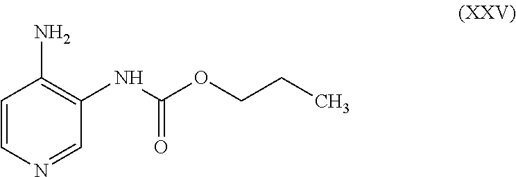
C1=CC(N)=C(NC(OCCC)=O)C=N1
